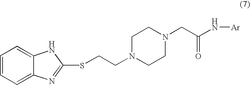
C1=CC=C2C(=C1)NC(SCCN1CCN(CC(=O)N[Ar])CC1)=N2
